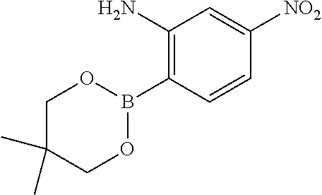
C1C(C)(C)COB(C2=C(N)C=C([NO2])C=C2)O1
